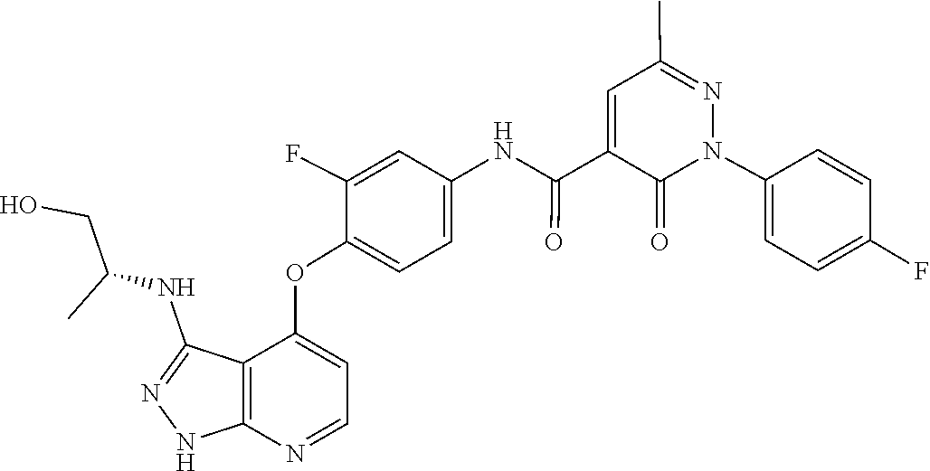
N1=C(C)C=C(C(NC2=CC=C(OC3=CC=NC4=C3C(NC(CO)C)=NN4)C(F)=C2)=O)C(=O)N1C1=CC=C(F)C=C1
